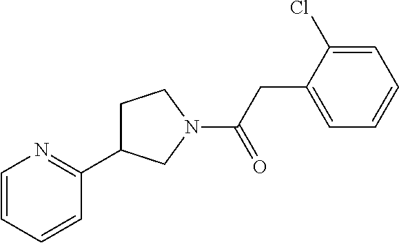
C1=CC=CC(C2CCN(C(CC3=CC=CC=C3Cl)=O)C2)=N1
